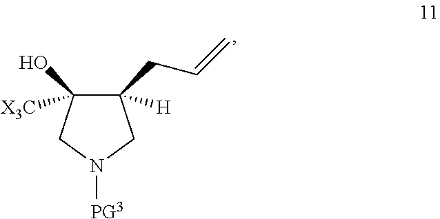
C1([H])(CC=C)C([X3C])(O)CN([PG3])C1
